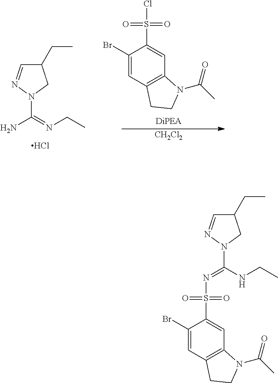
C1(CC)C=NN(C(=NS(=O)(=O)C2=CC3=C(C=C2Br)CCN3C(C)=O)NCC)C1.C1(CC)C=NN(C(N)=NCC)C1.Cl.C1(Br)=CC2=C(C=C1S(=O)(=O)Cl)N(C(C)=O)CC2.[CH2Cl2]
